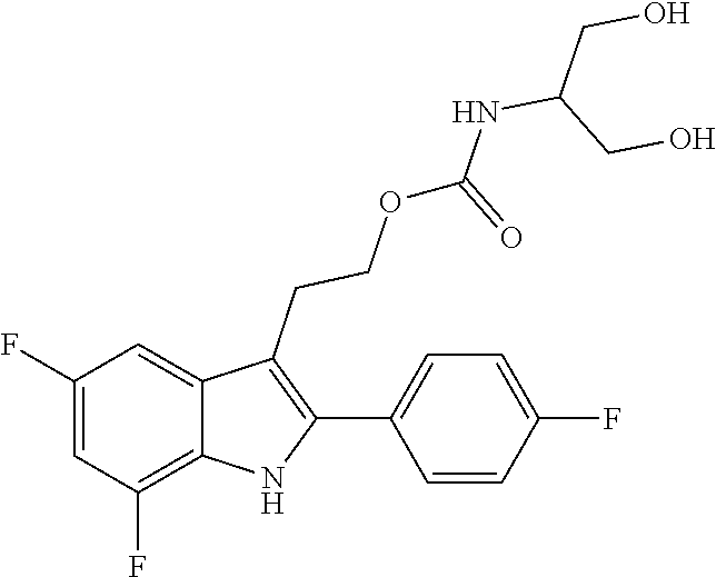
C1(C2=C(CCOC(NC(CO)CO)=O)C3=CC(F)=CC(F)=C3N2)=CC=C(F)C=C1
